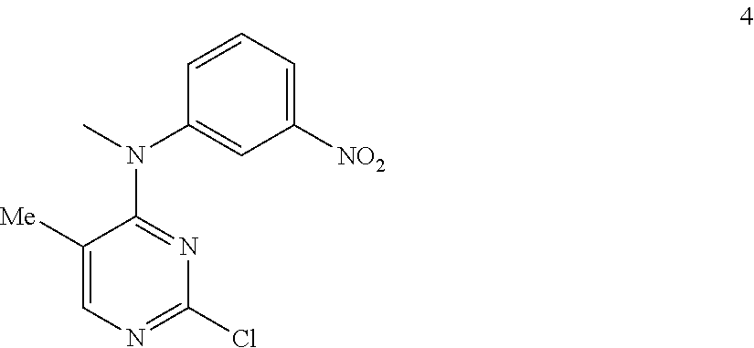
C1([Me])=CN=C(Cl)N=C1N(C1=CC([NO2])=CC=C1)C
